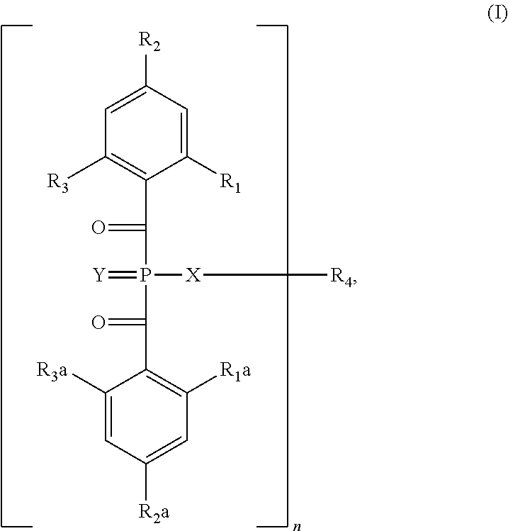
C1([R3a])=CC([R2a])=CC([R1a])=C1C(=O)P(=[Y])([X][R4])C(=O)C1=C([R3])C=C([R2])C=C1[R1]
